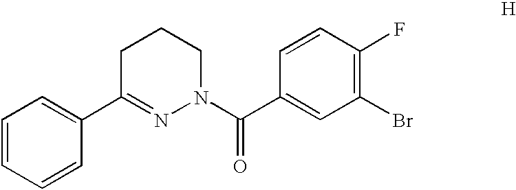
C1CCN(C(C2=CC(Br)=C(F)C=C2)=O)N=C1C1=CC=CC=C1
